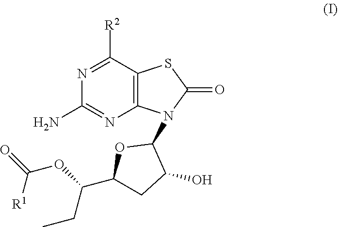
N1=C([R2])C2=C(N=C1N)N(C1OC(C(OC([R1])=O)CC)CC1O)C(=O)S2
